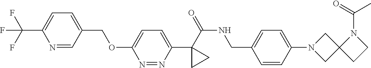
C(C1=CC=C(C(F)(F)F)N=C1)OC1=CC=C(C2(C(NCC3=CC=C(N4CC5(C4)CCN5C(C)=O)C=C3)=O)CC2)N=N1
